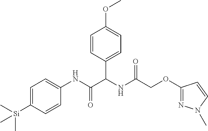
C(C(NC(C(NC1=CC=C([Si](C)(C)C)C=C1)=O)C1=CC=C(OC)C=C1)=O)OC1=NN(C)C=C1
